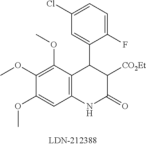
C12=C(C(OC)=C(OC)C(OC)=C1)C(C1=CC(Cl)=CC=C1F)C([CO2Et])C(=O)N2
